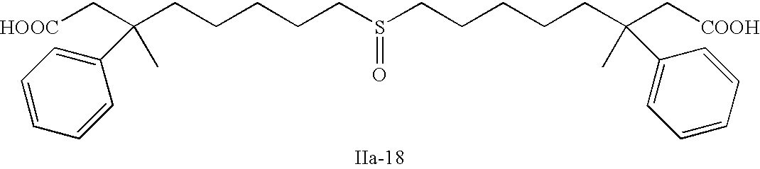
S(=O)(CCCCCC(C)(C[HOOC])C1=CC=CC=C1)CCCCCC(C)(C[COOH])C1=CC=CC=C1
